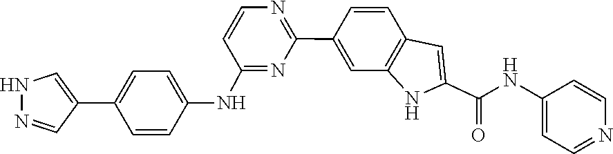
C1(NC2=CC=C(C3=CNN=C3)C=C2)=NC(C2=CC3=C(C=C2)C=C(C(=O)NC2=CC=NC=C2)N3)=NC=C1
